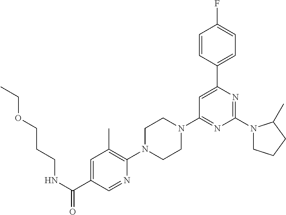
N(C(C1=CC(C)=C(N2CCN(C3=NC(N4CCCC4C)=NC(C4=CC=C(F)C=C4)=C3)CC2)N=C1)=O)CCCOCC
